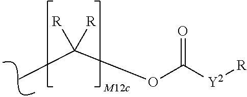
O(C([Y2][R])=O)C([R])([R])C
